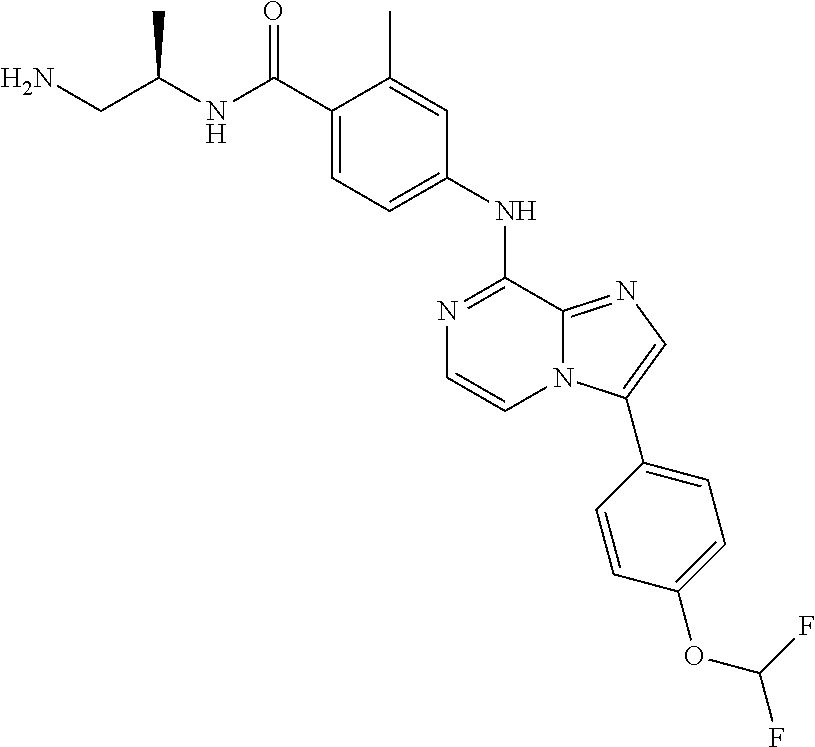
C1(C(NC(CN)C)=O)=CC=C(NC2=NC=CN3C2=NC=C3C2=CC=C(OC(F)F)C=C2)C=C1C
